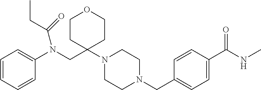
C1=CC(C(NC)=O)=CC=C1CN1CCN(C2(CN(C3=CC=CC=C3)C(=O)CC)CCOCC2)CC1
